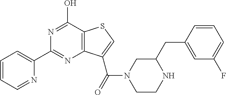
C1(C2=CC=CC=N2)=NC2=C(C(O)=N1)SC=C2C(=O)N1CCNC(CC2=CC(F)=CC=C2)C1
